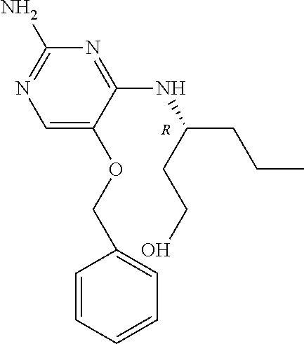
C1(N)=NC=C(OCC2=CC=CC=C2)C(NC(CCC)CCO)=N1.[R]
